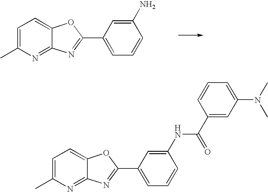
CC1=CC=C2C(=N1)N=C(C1=CC=CC(N)=C1)O2.CC1=CC=C2C(=N1)N=C(C1=CC=CC(NC(=O)C3=CC(N(C)C)=CC=C3)=C1)O2
